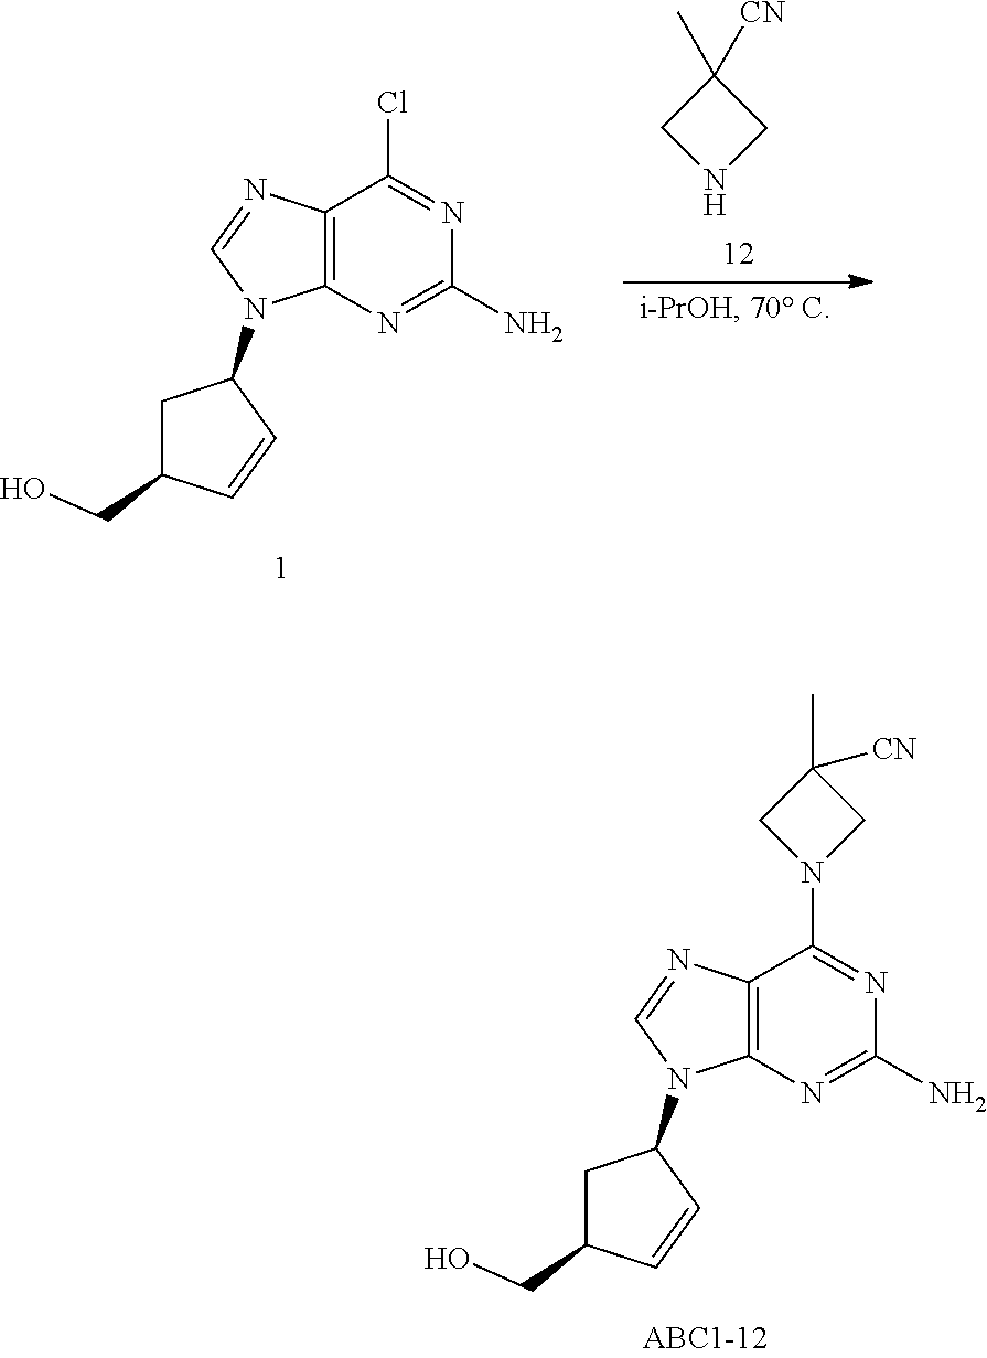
C12=C(N=C(N)N=C1Cl)N(C1CC(CO)C=C1)C=N2.N1CC(C)([CN])C1.C12=C(N=C(N)N=C1N1CC(C)([CN])C1)N(C1CC(CO)C=C1)C=N2
